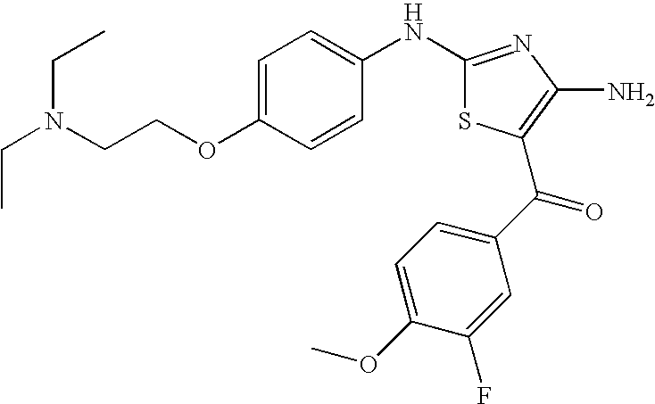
C1(NC2=CC=C(OCCN(CC)CC)C=C2)=NC(N)=C(C(C2=CC=C(OC)C(F)=C2)=O)S1
